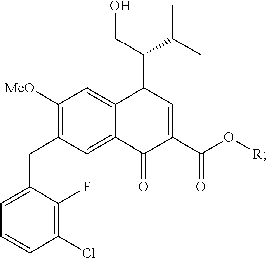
C1([MeO])=C(CC2=CC=CC(Cl)=C2F)C=C2C(=C1)C(C(C(C)C)CO)C=C(C(O[R])=O)C2=O
